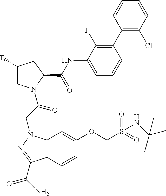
C1(F)CN(C(CN2C3=C(C=CC(OCS(=O)(NC(C)(C)C)=O)=C3)C(C(N)=O)=N2)=O)C(C(NC2=CC=CC(C3=C(Cl)C=CC=C3)=C2F)=O)C1
